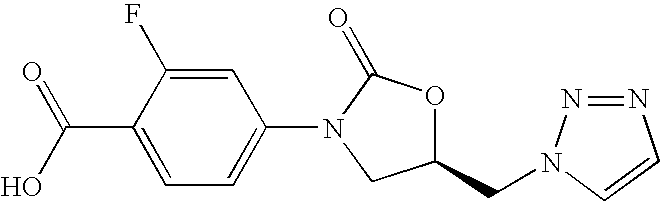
C(C1=CC=C(N2C(=O)OC(CN3N=NC=C3)C2)C=C1F)(=O)O
